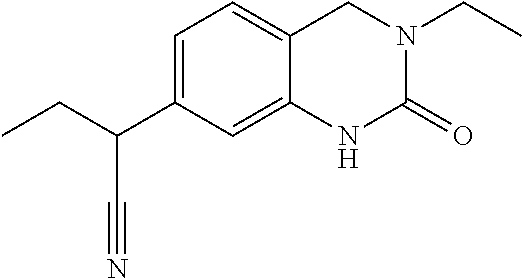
C1=C(C(CC)C#N)C=C2C(=C1)CN(CC)C(=O)N2
